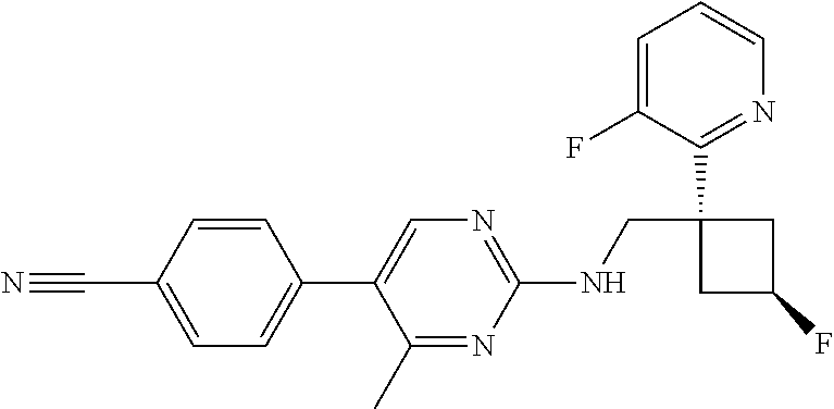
C1(C2=CN=C(NCC3(C4=NC=CC=C4F)CC(F)C3)N=C2C)=CC=C(C#N)C=C1
